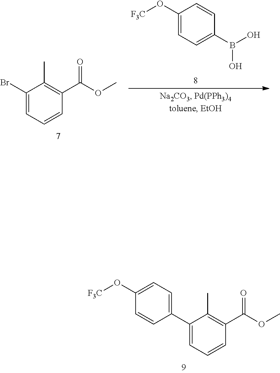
C1(O[F3C])=CC=C(C2=CC=CC(C(=O)OC)=C2C)C=C1.C1(Br)=CC=CC(C(=O)OC)=C1C.C1(O[F3C])=CC=C(B(O)O)C=C1
